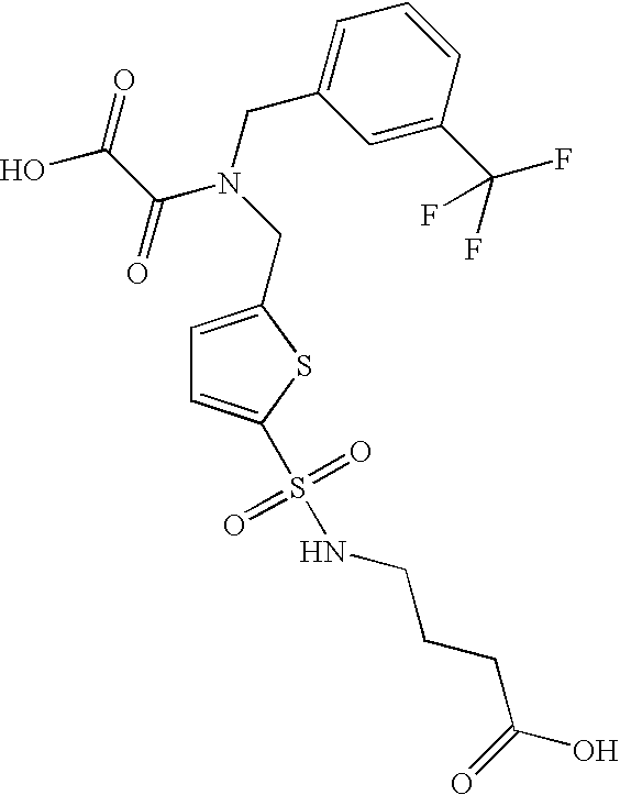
C1=C(CN(CC2=CC=CC(C(F)(F)F)=C2)C(C(O)=O)=O)SC(S(NCCCC(O)=O)(=O)=O)=C1
